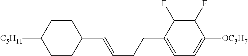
C1CC([C5H11])CCC1C=CCCC1=CC=C([OC3H7])C(F)=C1F
